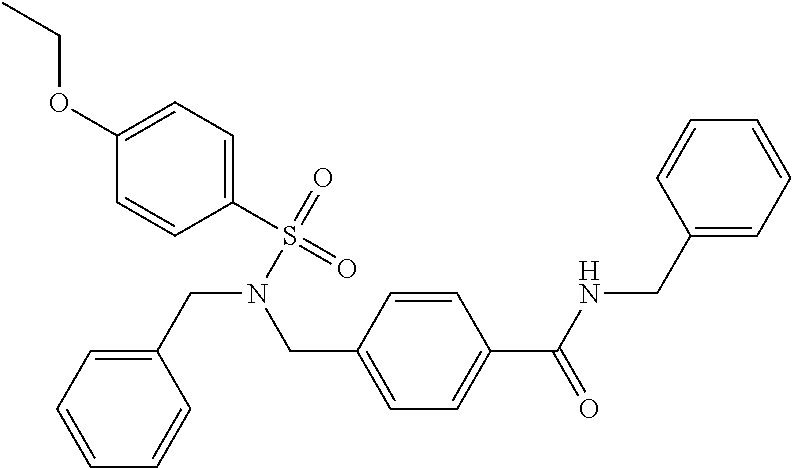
C1(S(=O)(=O)N(CC2=CC=CC=C2)CC2=CC=C(C(NCC3=CC=CC=C3)=O)C=C2)=CC=C(OCC)C=C1
